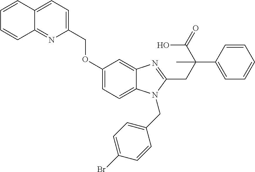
C(OC1=CC=C2C(=C1)N=C(CC(C1=CC=CC=C1)(C(=O)O)C)N2CC1=CC=C(Br)C=C1)C1=CC=C2C(=N1)C=CC=C2
